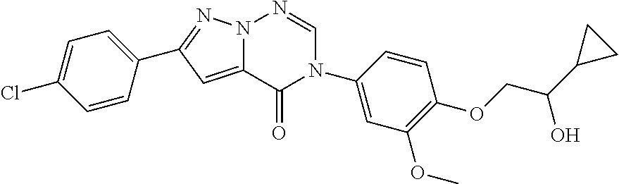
C12=CC(C3=CC=C(Cl)C=C3)=NN1N=CN(C1=CC(OC)=C(OCC(C3CC3)O)C=C1)C2=O
